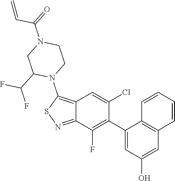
C12=C(N3CCN(C(=O)C=C)CC3C(F)F)SN=C1C(F)=C(C1=CC(O)=CC3=C1C=CC=C3)C(Cl)=C2
